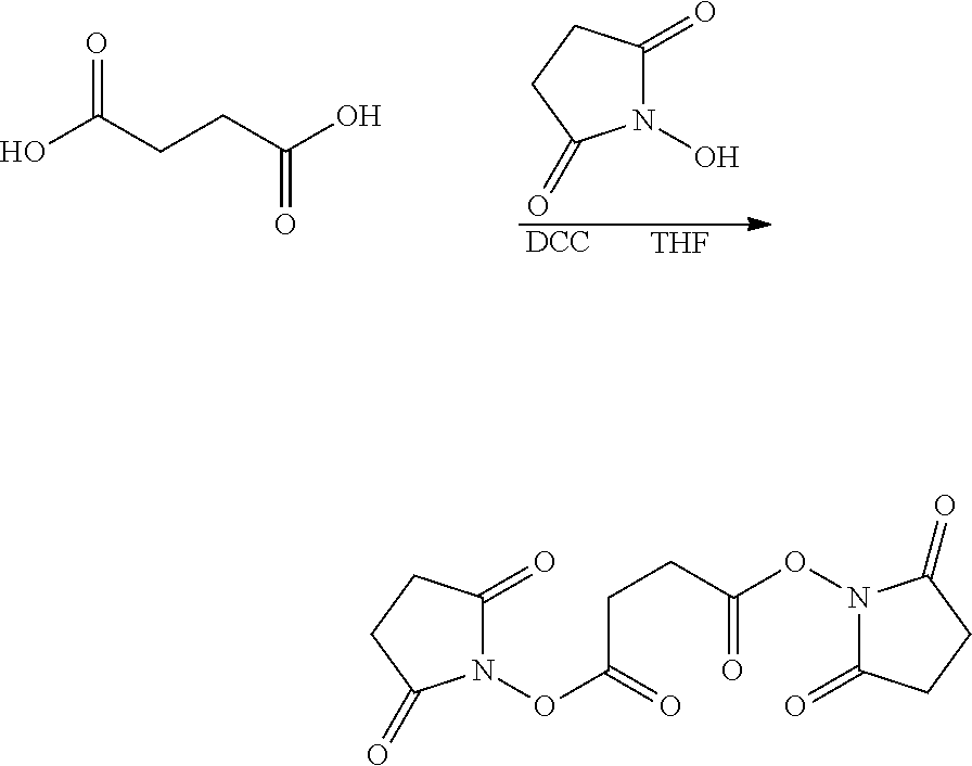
N1(O)C(=O)CCC1=O.[DCC].[THF].OC(CCC(O)=O)=O.N1(OC(CCC(=O)ON2C(=O)CCC2=O)=O)C(=O)CCC1=O
